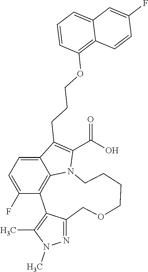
C12=CC=C(F)C3=C1N(C(C(=O)O)=C2CCCOC1=C2C(=CC=C1)C=C(F)C=C2)CCCCOCC1=NN(C)C(C)=C13
